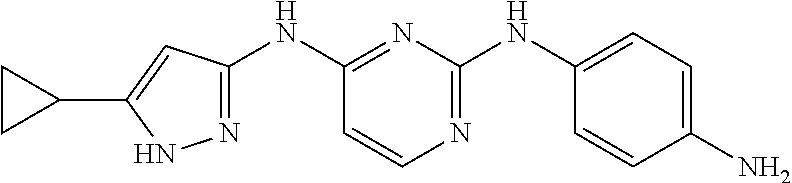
N1=C(NC2=CC=C(N)C=C2)N=C(NC2=NNC(C3CC3)=C2)C=C1
